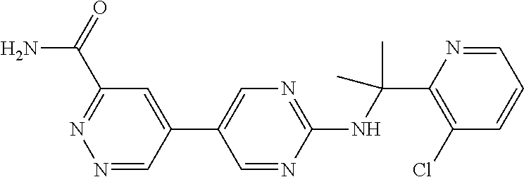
C1(C(NC2=NC=C(C3=CC(C(N)=O)=NN=C3)C=N2)(C)C)=C(Cl)C=CC=N1
